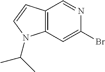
C12=C(C=C(Br)N=C1)N(C(C)C)C=C2
